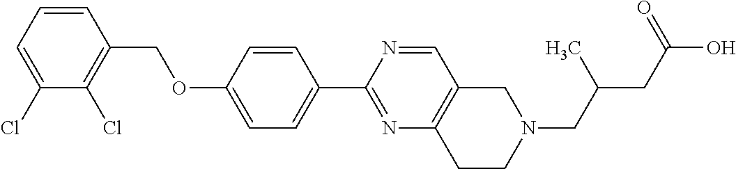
C1(Cl)=CC=CC(COC2=CC=C(C3=NC4=C(C=N3)CN(CC(CC(O)=O)C)CC4)C=C2)=C1Cl
